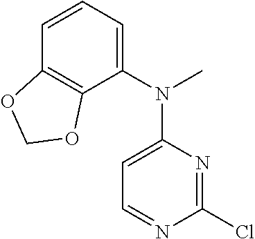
C1=CC2=C(C(N(C3=CC=NC(Cl)=N3)C)=C1)OCO2
